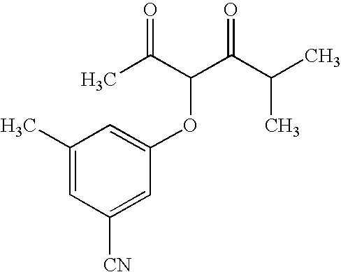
O=C(C(C(C(C)C)=O)OC1=CC(C)=CC([CN])=C1)C
